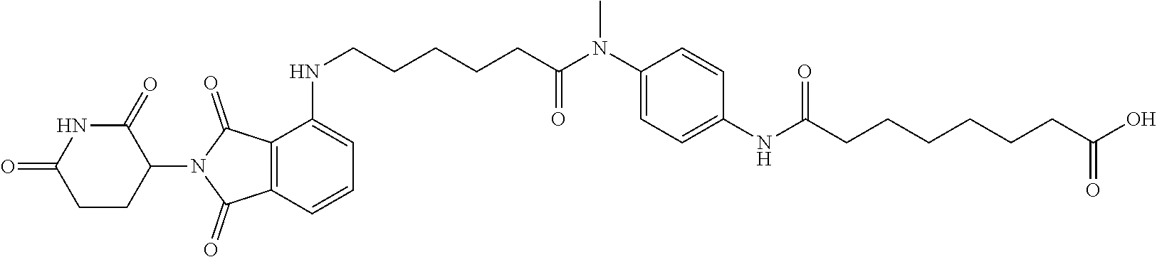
C1=C(NC(CCCCCCC(O)=O)=O)C=CC(N(C)C(CCCCCNC2=CC=CC3=C2C(=O)N(C2C(=O)NC(=O)CC2)C3=O)=O)=C1
